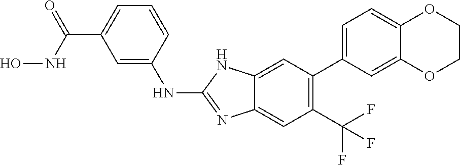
C1=C(NC2=NC3=CC(C(F)(F)F)=C(C4=CC=C5C(=C4)OCCO5)C=C3N2)C=CC=C1C(NO)=O
